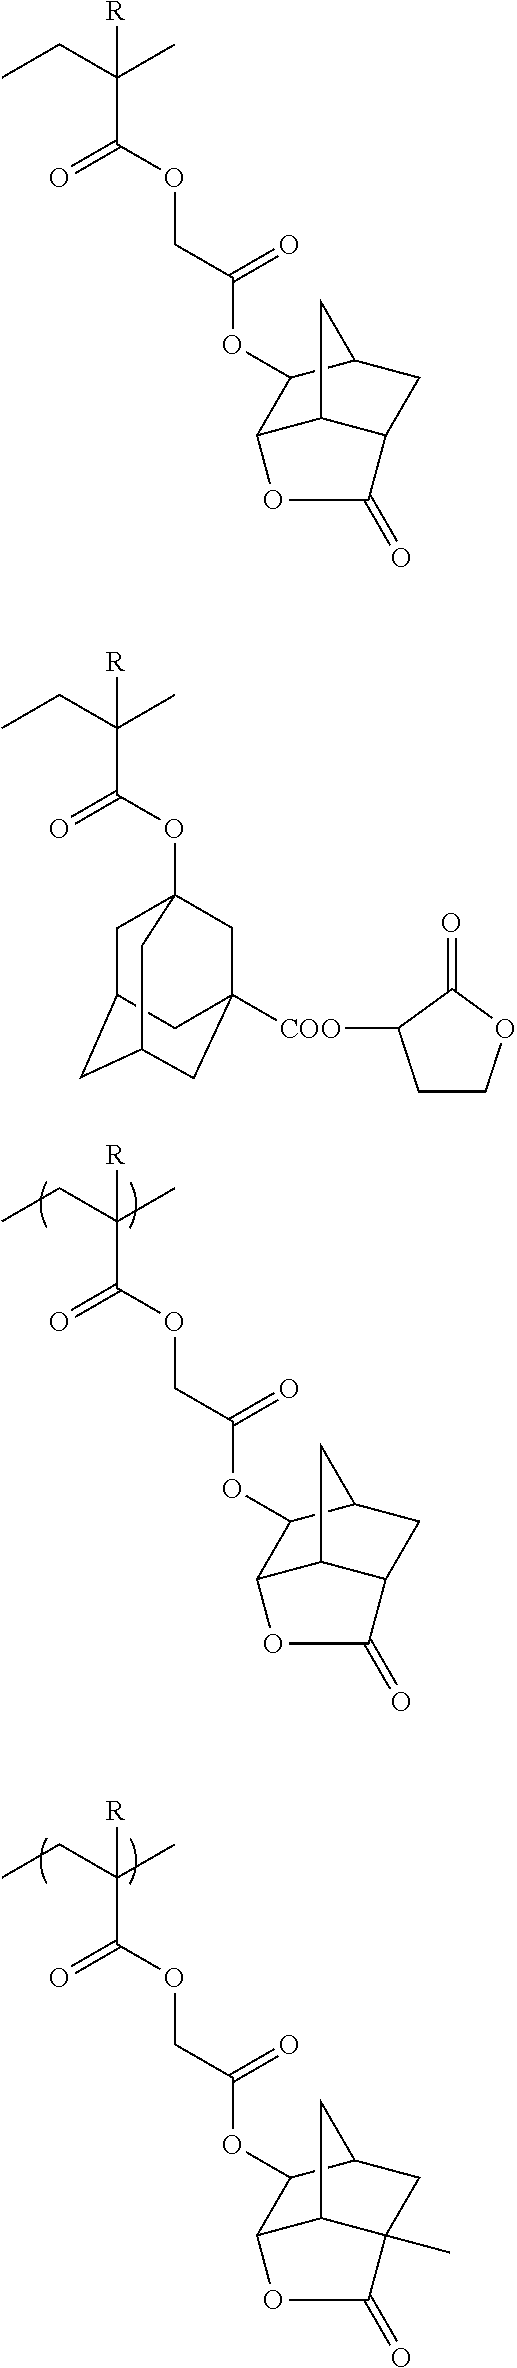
[R]C(CC)(C)C(OCC(=O)OC1C2C3C(C)(CC1C3)C(=O)O2)=O.[R]C(CC)(C)C(OCC(=O)OC1C2C3C(CC1C3)C(=O)O2)=O.[R]C(CC)(C)C(OCC(=O)OC1C2C3C(CC1C3)C(=O)O2)=O.[R]C(CC)(C)C(OC12CC3CC(CC([COO]C4CCOC4=O)(C1)C3)C2)=O
